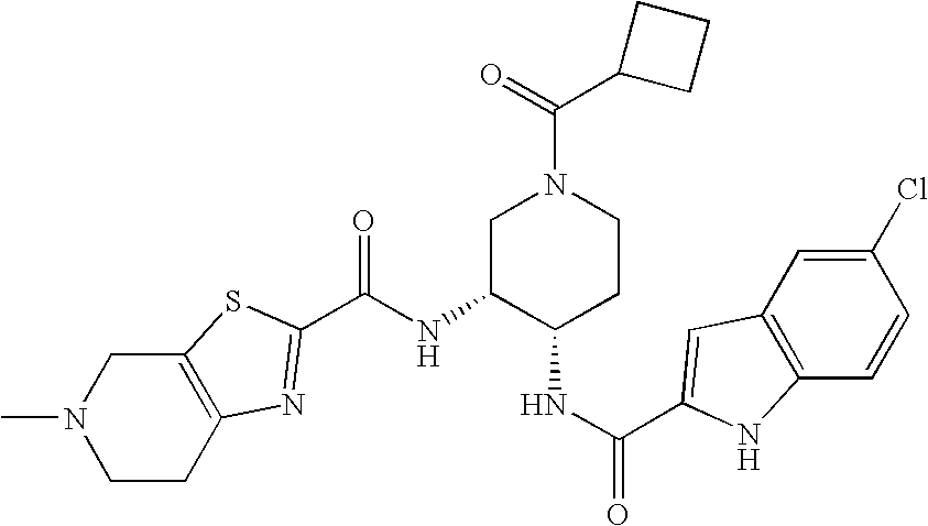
C12=C(CCN(C)C1)N=C(C(NC1C(NC(=O)C3=CC4=C(C=CC(Cl)=C4)N3)CCN(C(=O)C3CCC3)C1)=O)S2
